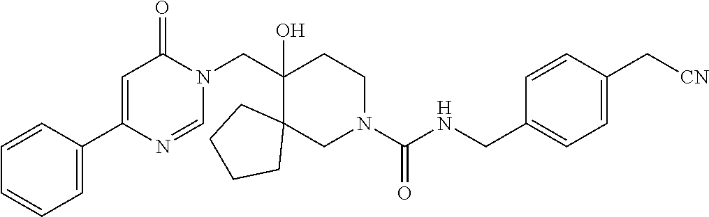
C1(CN2C(=O)C=C(C3=CC=CC=C3)N=C2)(O)C2(CN(C(NCC3=CC=C(C[CN])C=C3)=O)CC1)CCCC2
